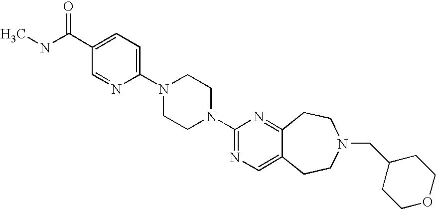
N1(C2=CC=C(C(NC)=O)C=N2)CCN(C2=NC=C3C(=N2)CCN(CC2CCOCC2)CC3)CC1
